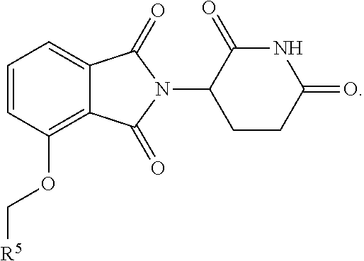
O(C1=C2C(=CC=C1)C(=O)N(C1CCC(=O)NC1=O)C2=O)C[R5]
